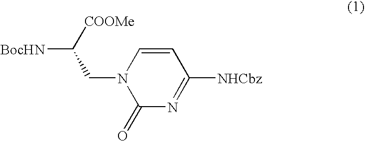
[BocHN]C([COOMe])CN1C(=O)N=C([NHCbz])C=C1
